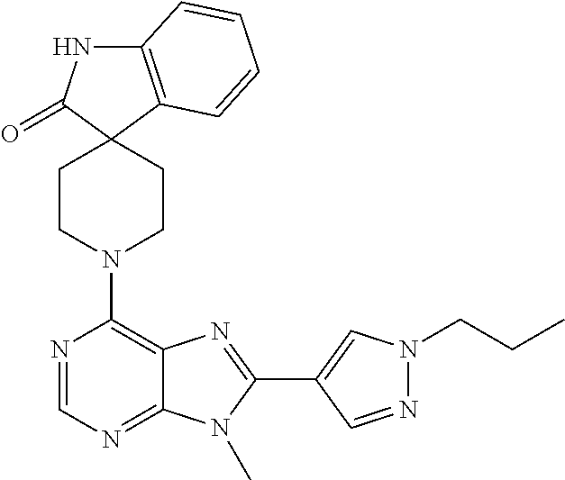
C12=C(C=CC=C1)C1(C(=O)N2)CCN(C2=C3C(=NC=N2)N(C)C(C2=CN(CCC)N=C2)=N3)CC1
